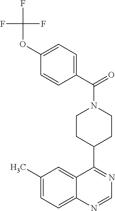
C1=C(C)C=C2C(C3CCN(C(C4=CC=C(OC(F)(F)F)C=C4)=O)CC3)=NC=NC2=C1
